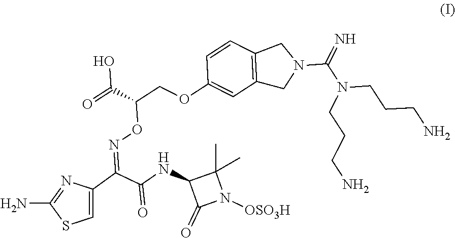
C1=C(C(=NOC(COC2=CC3=C(C=C2)CN(C(=N)N(CCCN)CCCN)C3)C(=O)O)C(NC2C(=O)N([OSO3H])C2(C)C)=O)N=C(N)S1
